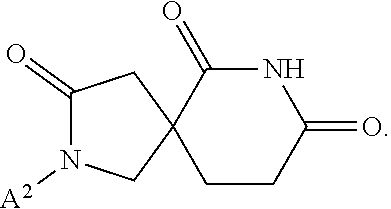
C1C2(CCC(=O)NC2=O)CC(=O)N1[A2]
